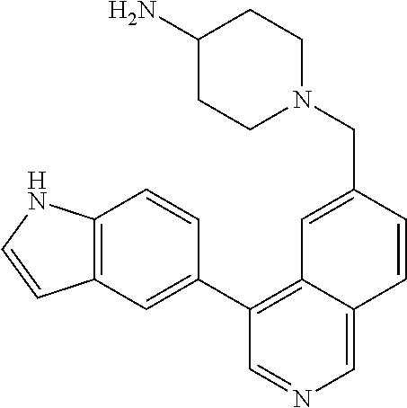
N1(CC2=CC3=C(C4=CC5=C(C=C4)NC=C5)C=NC=C3C=C2)CCC(N)CC1
